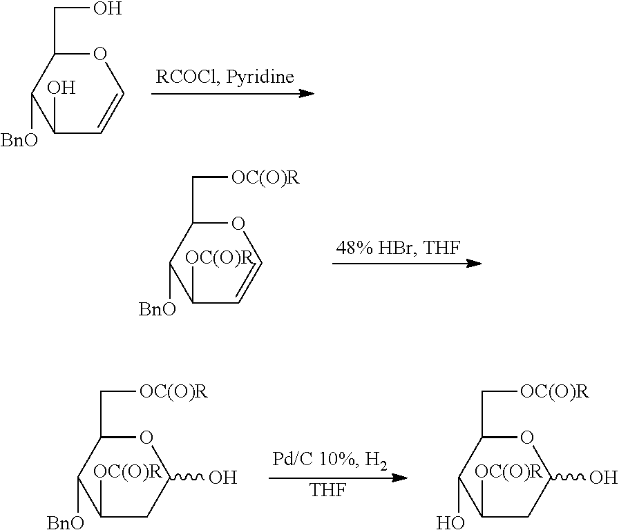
O1C(CO)C([BnO])C(O)C=C1.O1C(C[OC(O)R])C([BnO])C([OC(O)R])C=C1.[THF].O1C(C[OC(O)R])C([BnO])C([OC(O)R])CC1O.O1C(C[OC(O)R])C(O)C([OC(O)R])CC1O
